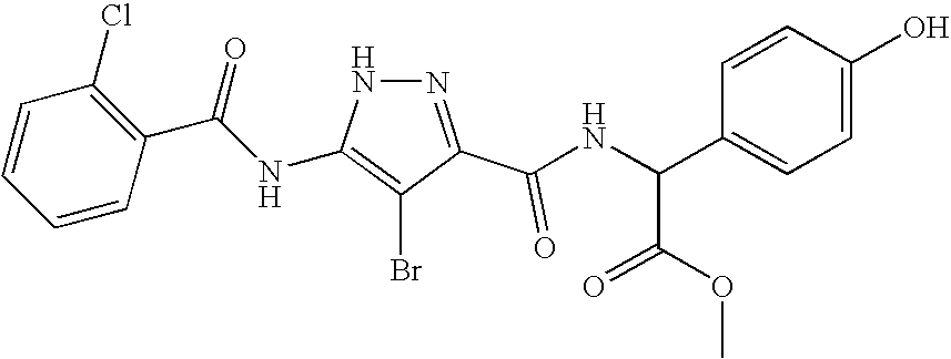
C1=CC=CC(C(=O)NC2=C(Br)C(C(=O)NC(C3=CC=C(O)C=C3)C(=O)OC)=NN2)=C1Cl
